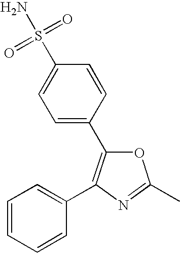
O1C(C2=CC=C(S(N)(=O)=O)C=C2)=C(C2=CC=CC=C2)N=C1C
